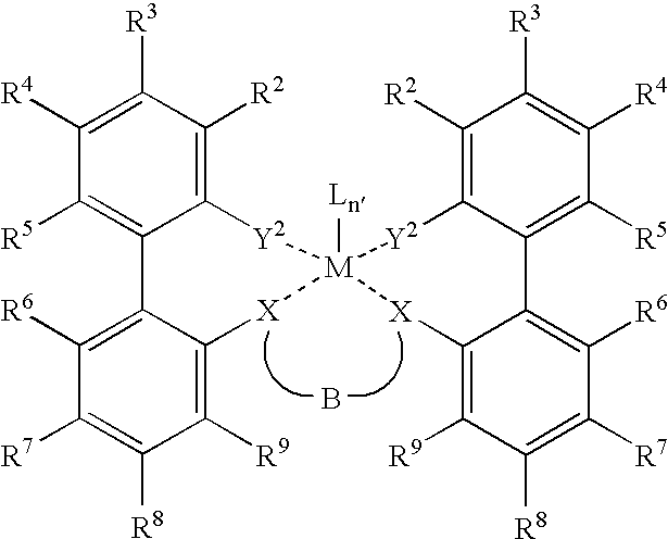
B.C1([R6])=C2C(=C([R9])C([R8])=C1[R7])[X][M]1([Ln])([X]C3=C([R9])C([R8])=C([R7])C([R6])=C3C3=C([R5])C([R4])=C([R3])C([R2])=C3[Y2]1)[Y2]C1=C([R2])C([R3])=C([R4])C([R5])=C21
